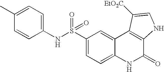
C1(NS(C2=CC=C3C(=C2)C2=C(C(=O)N3)NC=C2[EtO2C])(=O)=O)=CC=C(C)C=C1
